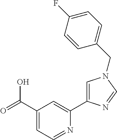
C1(C(=O)O)=CC=NC(C2=CN(CC3=CC=C(F)C=C3)C=N2)=C1
